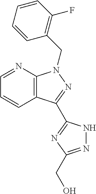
C12=C(N=CC=C1)N(CC1=C(F)C=CC=C1)N=C2C1=NC(CO)=NN1
